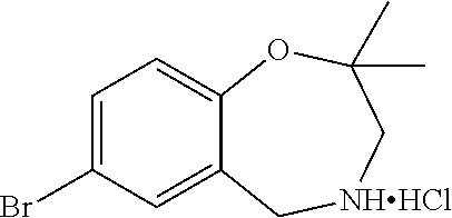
C1=C(Br)C=C2C(=C1)OC(C)(C)C[NHHCl]C2
